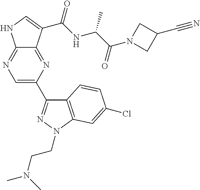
C12=NC=C(C3=NN(CCN(C)C)C4=C3C=CC(Cl)=C4)N=C1C(C(NC(C(N1CC(C#N)C1)=O)C)=O)=CN2
